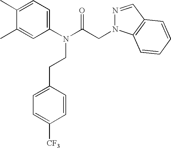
C1(C)=CC=C(N(C(CN2N=CC3=C2C=CC=C3)=O)CCC2=CC=C([CF3])C=C2)C=C1C
